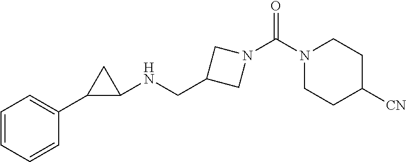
C1(C2=CC=CC=C2)C(NCC2CN(C(N3CCC([CN])CC3)=O)C2)C1
